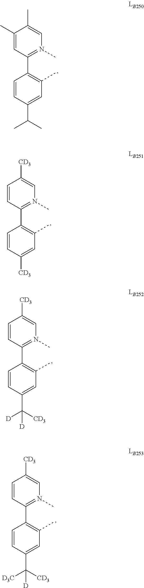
C1=CC(C2=C(C)C=C(C([CD3])([D])[D])C=C2)=N(C)C=C1[CD3].C1=CC(C2=C(C)C=C([CD3])C=C2)=N(C)C=C1[CD3].C1(C)=CC(C2=C(C)C=C(C(C)C)C=C2)=N(C)C=C1C.C1=CC(C2=C(C)C=C(C([CD3])([D3C])[D])C=C2)=N(C)C=C1[CD3]
